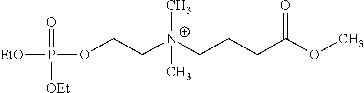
[EtO]P(=O)([OEt])OCC[N+](CCCC(OC)=O)(C)C
